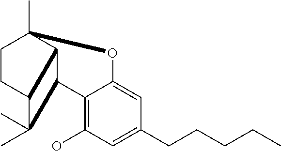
C12=C(O)C=C(CCCCC)C=C1OC1(C)C3C2C(C)(C)C3CC1
